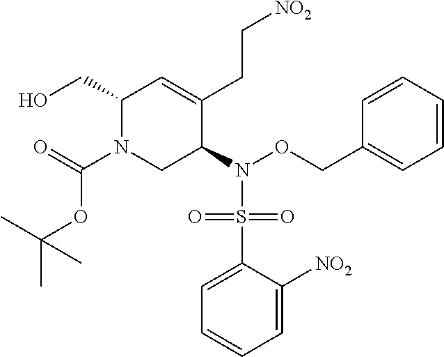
C1(CO)N(C(=O)OC(C)(C)C)CC(N(S(C2=CC=CC=C2[NO2])(=O)=O)OCC2=CC=CC=C2)C(CC[NO2])=C1
